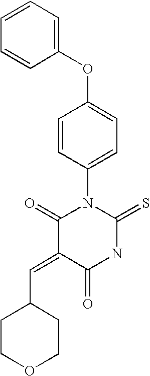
C1=CC=CC(OC2=CC=C(N3C(=O)C(=CC4CCOCC4)C(=O)NC3=S)C=C2)=C1
